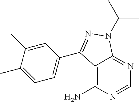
C12=C(N)N=CN=C1N(C(C)C)N=C2C1=CC=C(C)C(C)=C1
